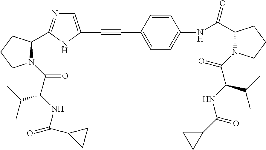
C1=C(C#CC2=CN=C(C3N(C(C(NC(=O)C4CC4)C(C)C)=O)CCC3)N2)C=CC(NC(=O)C2N(C(C(C(C)C)NC(C3CC3)=O)=O)CCC2)=C1
